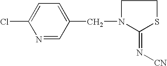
C1N(CC2=CC=C(Cl)N=C2)C(=N[CN])SC1
